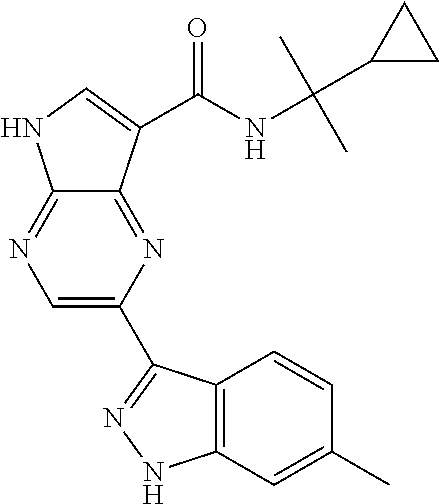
C1=C(C2=NNC3=C2C=CC(C)=C3)N=C2C(=N1)NC=C2C(NC(C1CC1)(C)C)=O
